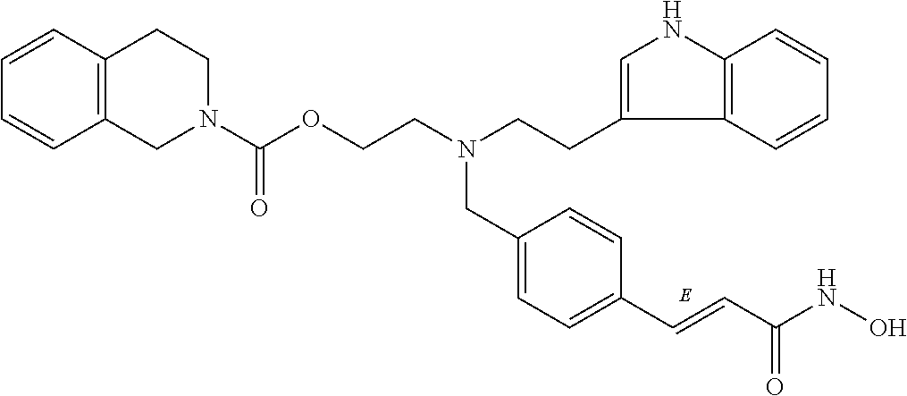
C1=C(CN(CCOC(N2CCC3=C(C=CC=C3)C2)=O)CCC2=CNC3=C2C=CC=C3)C=CC(C=CC(NO)=O)=C1
